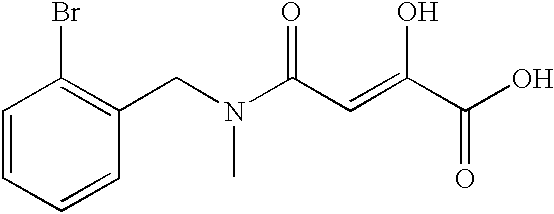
C1=CC=CC(CN(C(C=C(C(O)=O)O)=O)C)=C1Br
